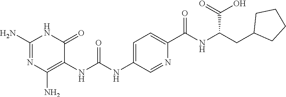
C1(=O)C(NC(NC2=CC=C(C(=O)NC(C(=O)O)CC3CCCC3)N=C2)=O)=C(N)N=C(N)N1
